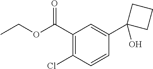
C1(C(OCC)=O)=C(Cl)C=CC(C2(O)CCC2)=C1
